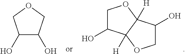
C1C(O)C2([H])C([H])(O1)C(O)CO2.C1(O)C(O)COC1
